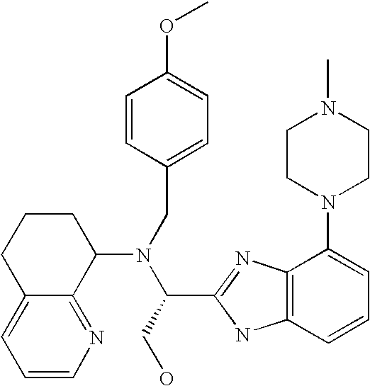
C12=CC=CN=C1C(N(C(CO)C1=NC3=C(N1)C=CC=C3N1CCN(C)CC1)CC1=CC=C(OC)C=C1)CCC2
